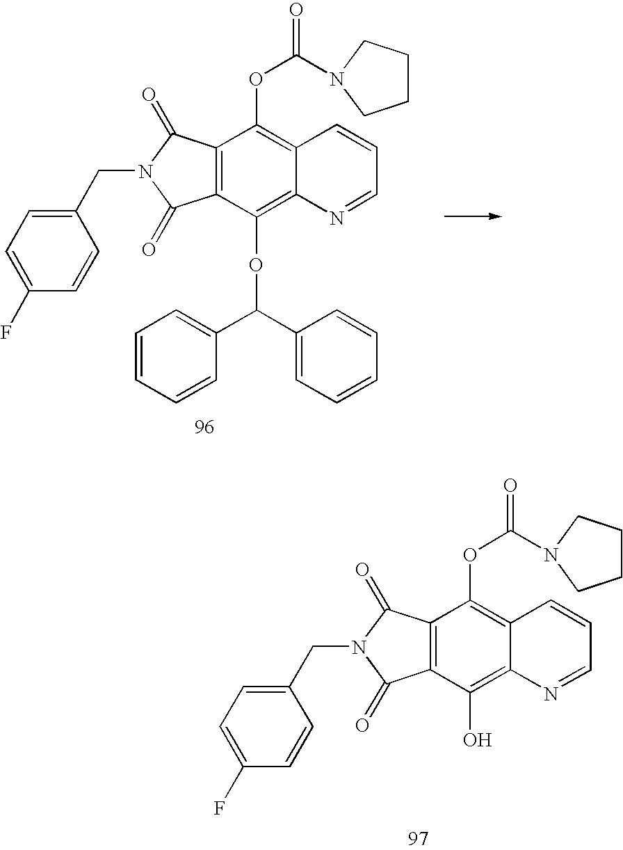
C12=C(C(OC(C3=CC=CC=C3)C3=CC=CC=C3)=C3C(=C1OC(=O)N1CCCC1)C=CC=N3)C(=O)N(CC1=CC=C(F)C=C1)C2=O.C12=C(C(O)=C3C(=C1OC(=O)N1CCCC1)C=CC=N3)C(=O)N(CC1=CC=C(F)C=C1)C2=O
